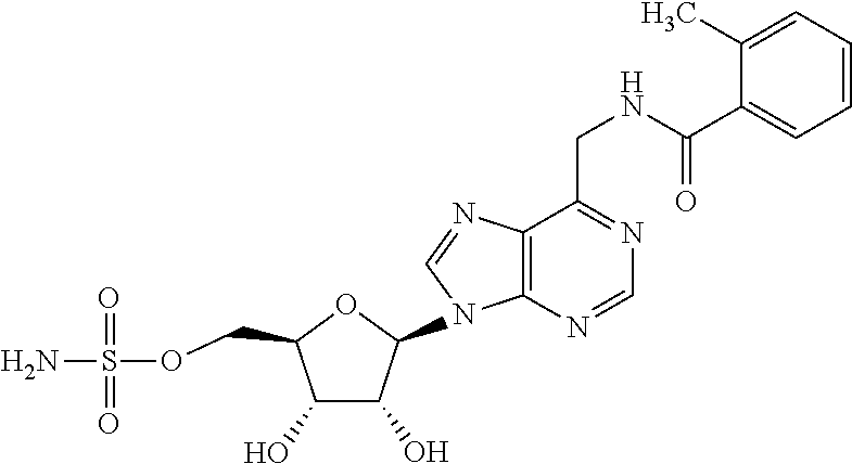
C1(COS(N)(=O)=O)C(O)C(O)C(N2C3=C(N=C2)C(CNC(C2=CC=CC=C2C)=O)=NC=N3)O1
